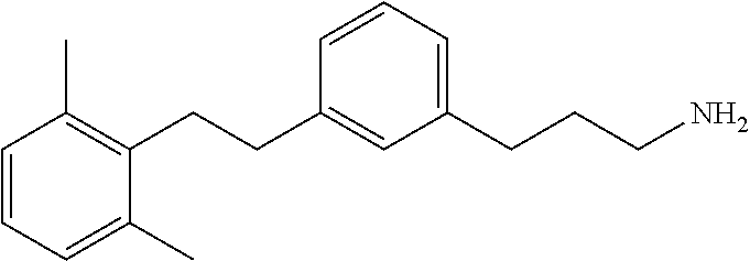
C1=CC=C(C)C(CCC2=CC(CCCN)=CC=C2)=C1C
